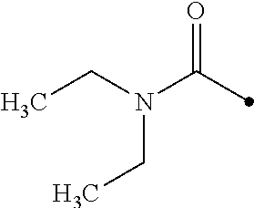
C(C)N(C(=O)C)CC
